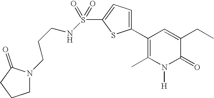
C1(C2=CC=C(S(=O)(=O)NCCCN3CCCC3=O)S2)=C(C)N([H])C(=O)C(CC)=C1
